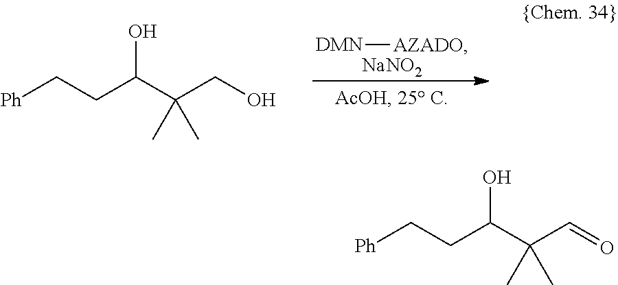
[DMN][AZADO].[NaNO2].C(C(CO)(C)C)(CC[Ph])O.C(C(C=O)(C)C)(CC[Ph])O
